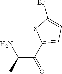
C(C(C1=CC=C(Br)S1)=O)(C)N
